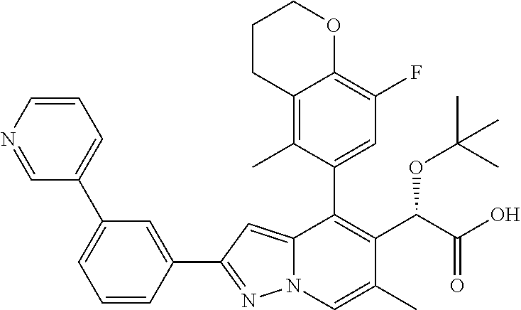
C1=CC(C2=NN3C(=C2)C(C2=CC(F)=C4C(=C2C)CCCO4)=C(C(C(=O)O)OC(C)(C)C)C(C)=C3)=CC(C2=CC=CN=C2)=C1
